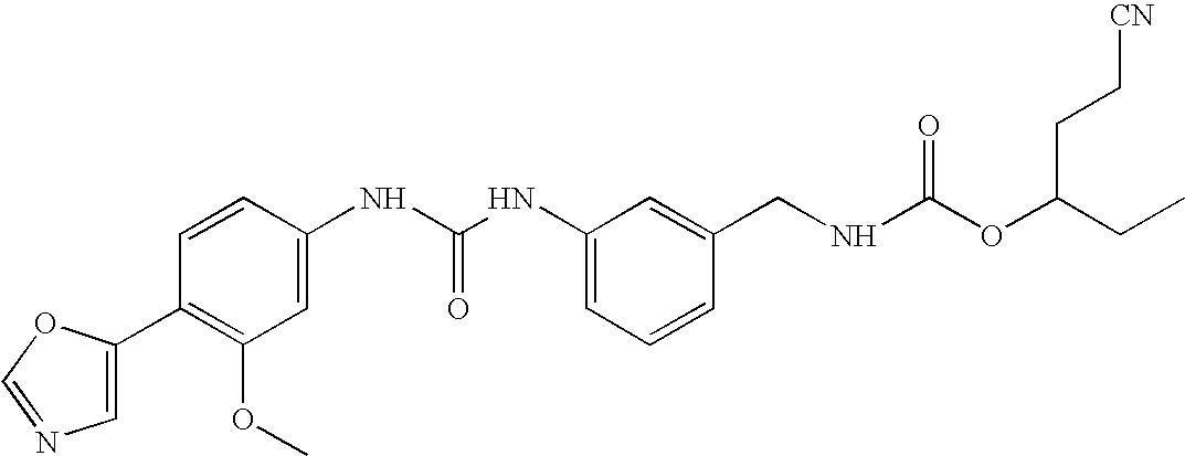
C1=C(C2=C(OC)C=C(NC(NC3=CC=CC(CNC(=O)OC(CC[CN])CC)=C3)=O)C=C2)OC=N1
